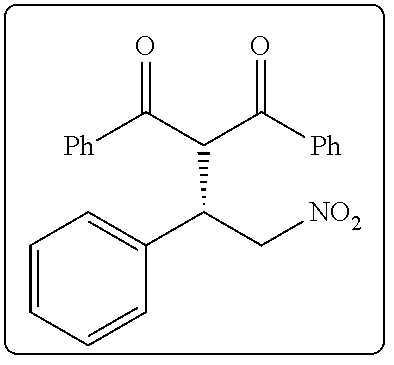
C1=CC=CC(C(C[NO2])C(C([Ph])=O)C([Ph])=O)=C1
